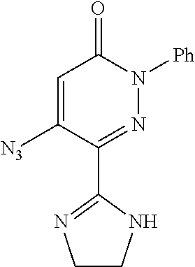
C1(C2=NN([Ph])C(=O)C=C2[N3])=NCCN1
